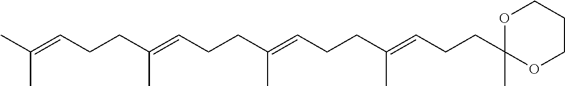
CC(=CCCC(=CCCC(=CCCC(=CCCC1(C)OCCCO1)C)C)C)C
